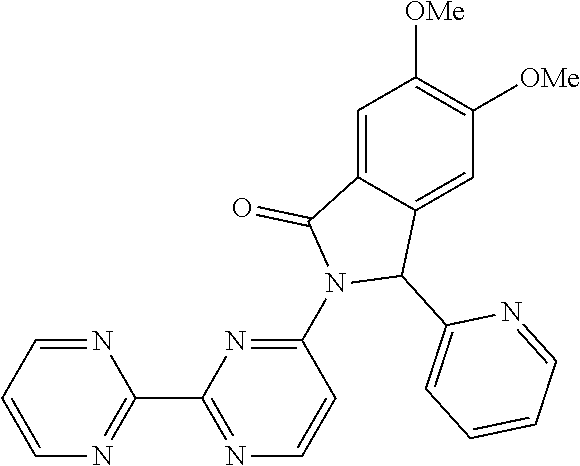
N1=CC=CN=C1C1=NC=CC(N2C(C3=CC=CC=N3)C3=CC([OMe])=C([OMe])C=C3C2=O)=N1
